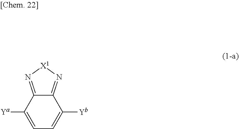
C12=N[X1]N=C1C([Ya])=CC=C2[Yb]
